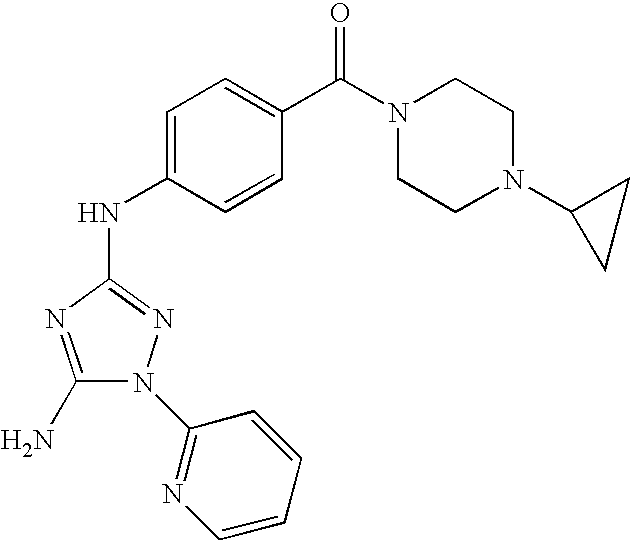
C1(N)=NC(NC2=CC=C(C(=O)N3CCN(C4CC4)CC3)C=C2)=NN1C1=NC=CC=C1
